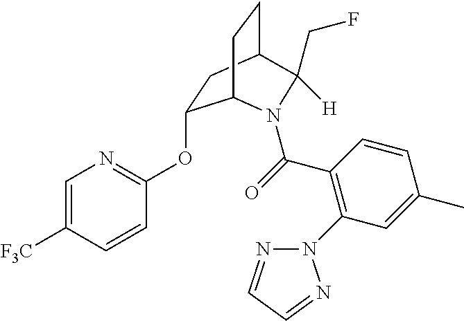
O(C1=NC=C([F3C])C=C1)C1CC2CCC1N(C(=O)C1=C(N3N=CC=N3)C=C(C)C=C1)C2([H])CF
